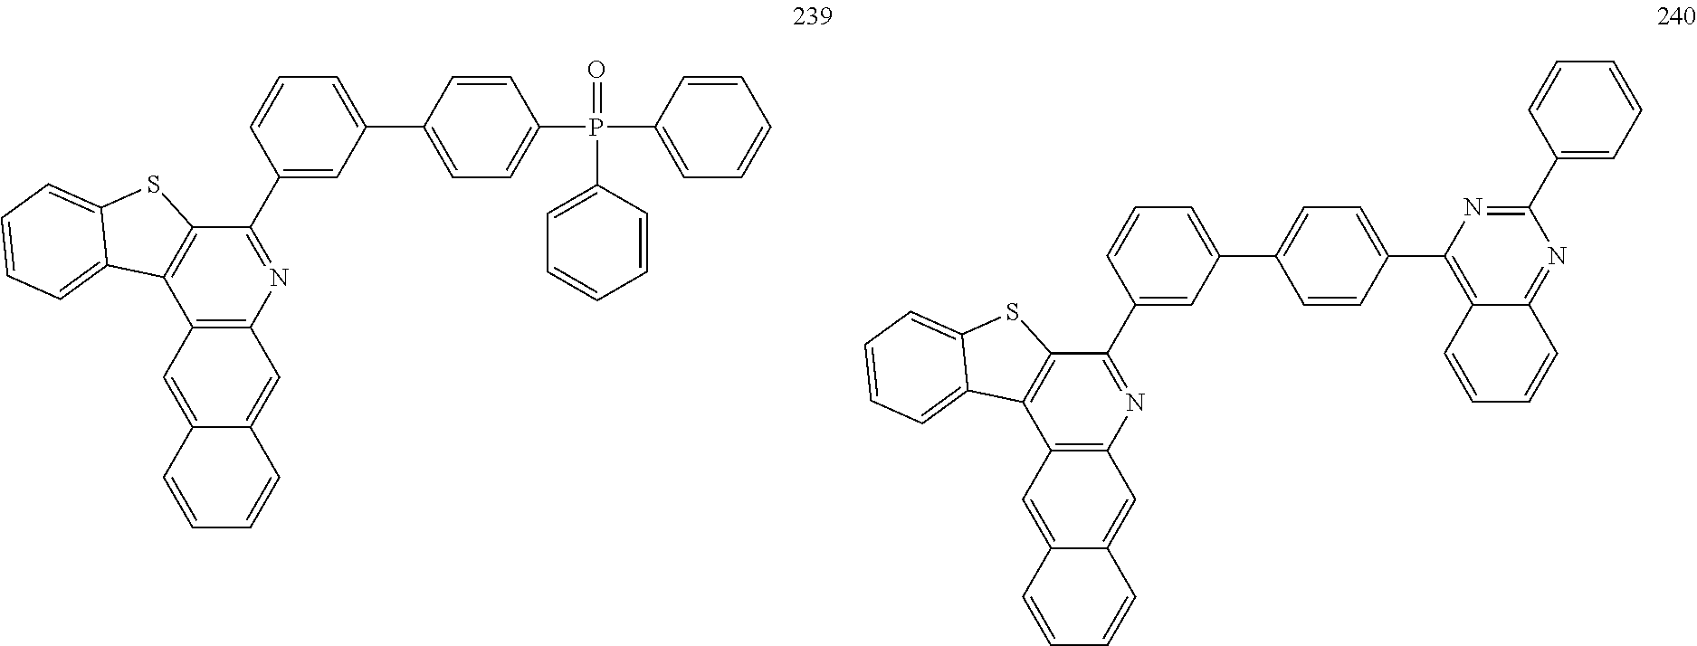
C1(C2=CC=C(C3=C4C(=NC(C5=CC=CC=C5)=N3)C=CC=C4)C=C2)=CC=CC(C2=NC3=C(C4=C2SC2=CC=CC=C42)C=C2C(=C3)C=CC=C2)=C1.C1(C2=CC=C(P(C3=CC=CC=C3)(=O)C3=CC=CC=C3)C=C2)=CC=CC(C2=NC3=C(C4=C2SC2=CC=CC=C42)C=C2C(=C3)C=CC=C2)=C1
